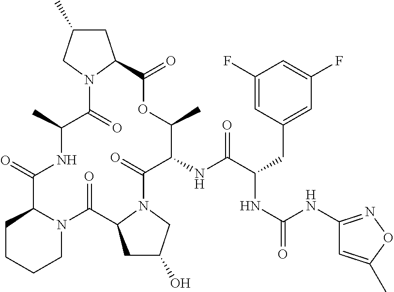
O=C1C2CCCCN2C(=O)C2CC(O)CN2C(=O)C(NC(C(CC2=CC(F)=CC(F)=C2)NC(=O)NC2=NOC(C)=C2)=O)C(C)OC(=O)C2CC(C)CN2C(=O)C(C)N1
